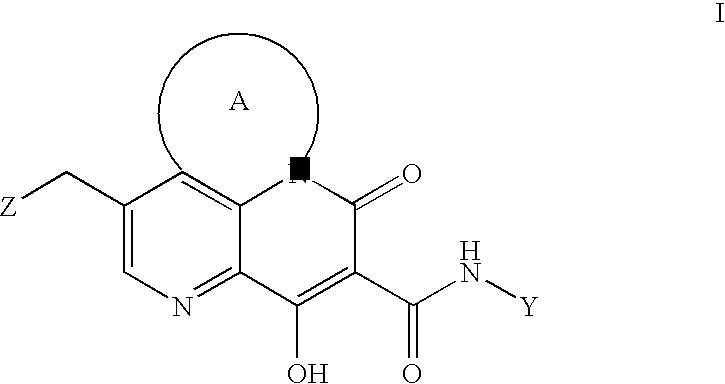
C1(C[Z])=CN=C2C(=C1)NC(=O)C(C(N[Y])=O)=C2O
